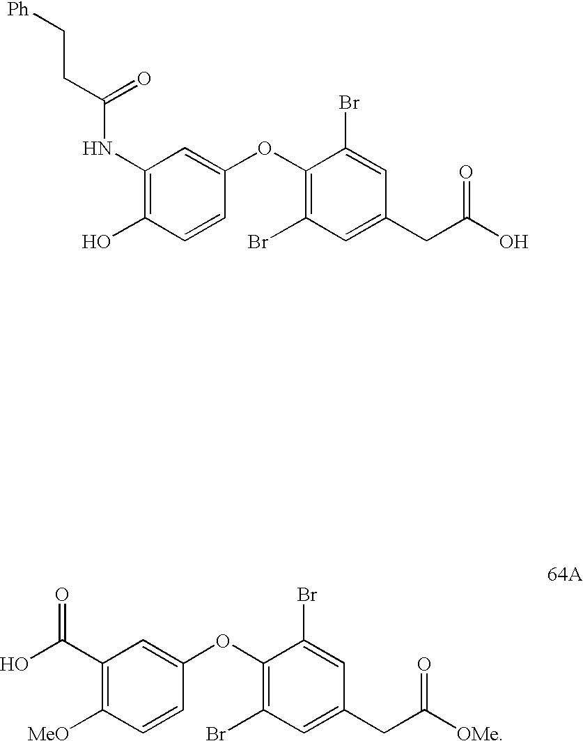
C1(NC(CC[Ph])=O)=C(O)C=CC(OC2=C(Br)C=C(CC(=O)O)C=C2Br)=C1.C1(C(=O)O)=C([MeO])C=CC(OC2=C(Br)C=C(CC(=O)[OMe])C=C2Br)=C1
